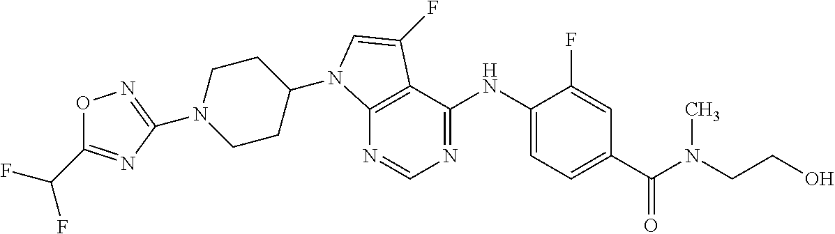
N1(C2=NOC(C(F)F)=N2)CCC(N2C3=C(C(NC4=CC=C(C(N(CCO)C)=O)C=C4F)=NC=N3)C(F)=C2)CC1
